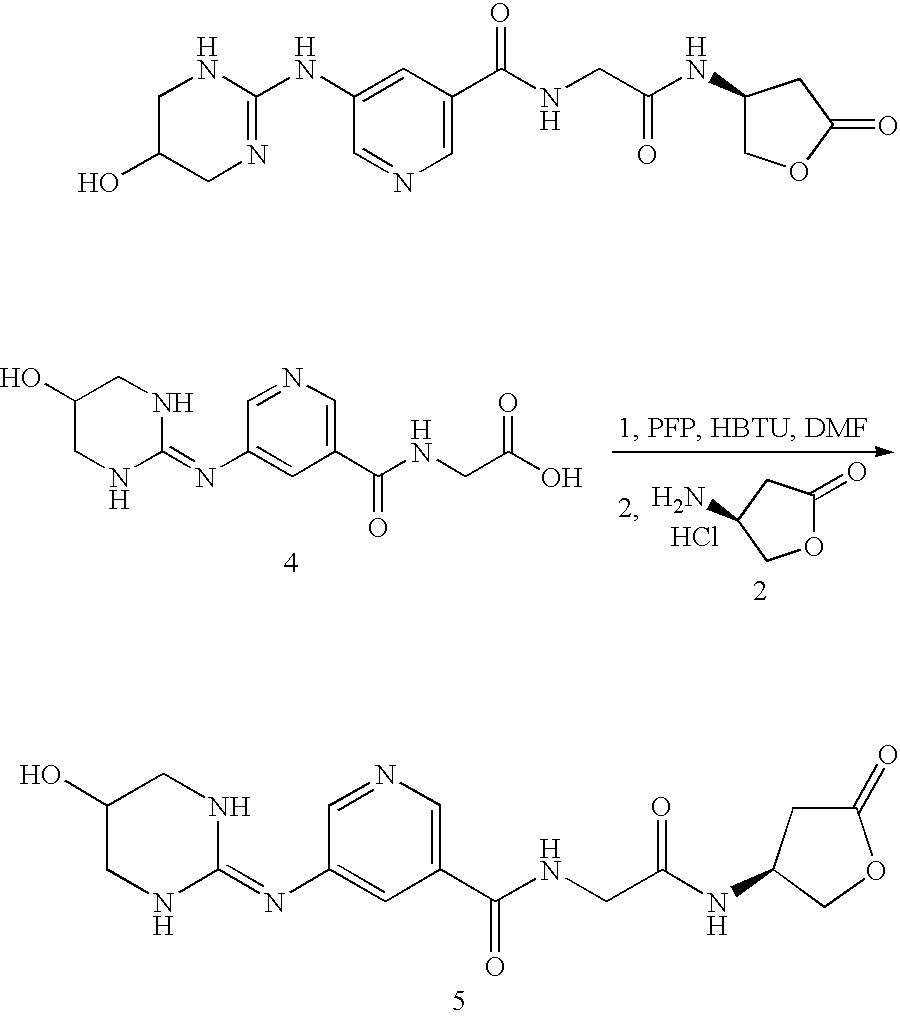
C1(N=C2NCC(O)CN2)=CC(C(NCC(O)=O)=O)=CN=C1.O1C(=O)CC(N)C1.Cl.C1(N=C2NCC(O)CN2)=CC(C(NCC(NC2CC(=O)OC2)=O)=O)=CN=C1.C1(NC2=NCC(O)CN2)=CC(C(NCC(NC2COC(=O)C2)=O)=O)=CN=C1
